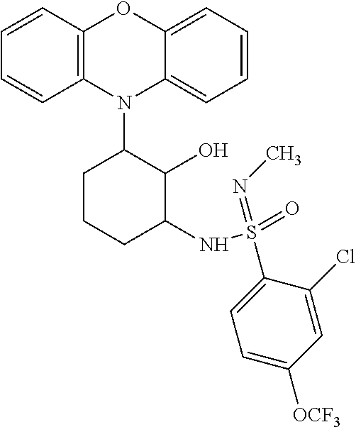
N1(C2CCCC(NS(=O)(=NC)C3=CC=C([OCF3])C=C3Cl)C2O)C2=C(C=CC=C2)OC2=CC=CC=C12
